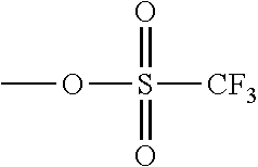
O(S([CF3])(=O)=O)C
